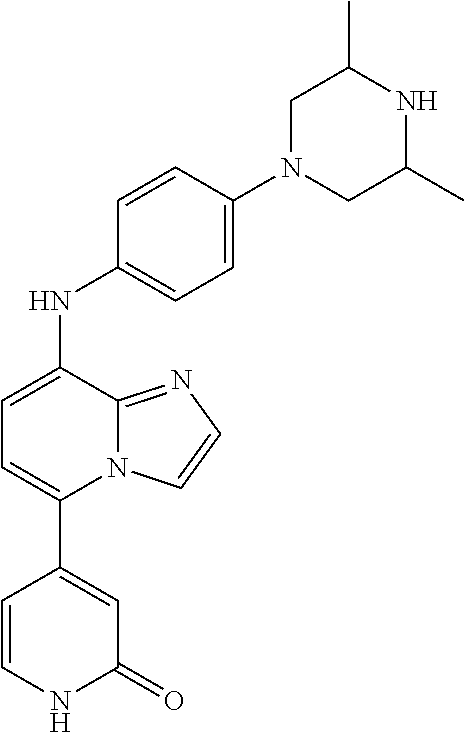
N(C1=CC=C(C2=CC(=O)NC=C2)N2C1=NC=C2)C1=CC=C(N2CC(C)NC(C)C2)C=C1
